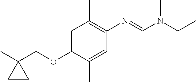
CC1(COC2=CC(C)=C(N=CN(C)CC)C=C2C)CC1
